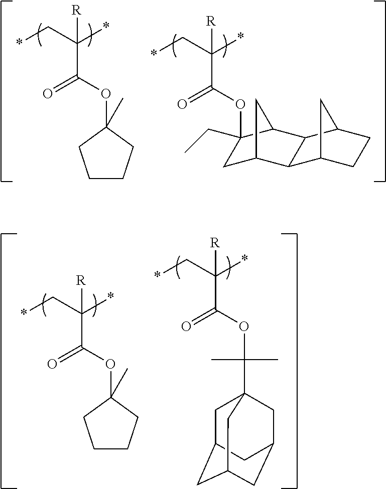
[R]C(C*)(*)C(OC1(CC)CC2CC1C1C2C2CCC1C2)=O.[R]C(C*)(*)C(OC1(C)CCCC1)=O.[R]C(C*)(*)C(OC1(C)CCCC1)=O.[R]C(C*)(*)C(OC(C)(C)C12CC3CC(CC(C1)C3)C2)=O
